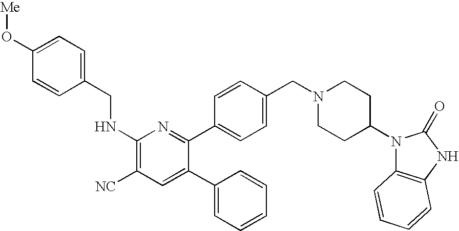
C1(NCC2=CC=C(O[Me])C=C2)=C([NC])C=C(C2=CC=CC=C2)C(C2=CC=C(CN3CCC(N4C5=C(NC4=O)C=CC=C5)CC3)C=C2)=N1
